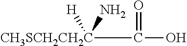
[CH3SCH2CH2C](C(=O)O)([H])N
